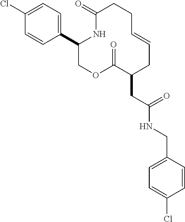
C1(C2=CC=C(Cl)C=C2)COC(=O)C(CC(NCC2=CC=C(Cl)C=C2)=O)CC=CCCC(=O)N1
